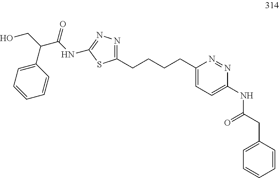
C1=CC(CC(NC2=CC=C(CCCCC3=NN=C(NC(C(CO)C4=CC=CC=C4)=O)S3)N=N2)=O)=CC=C1
